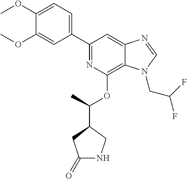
C1(C2=NC(OC(C3CC(=O)NC3)C)=C3C(=C2)N=CN3CC(F)F)=CC=C(OC)C(OC)=C1
